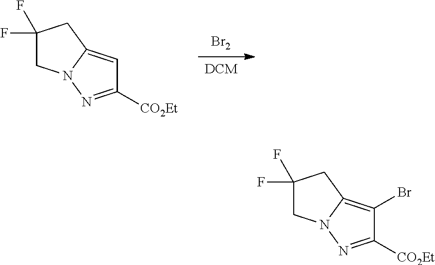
[Br2].[DCM].C1N2C(=CC([CO2Et])=N2)CC1(F)F.C1N2C(=C(Br)C([CO2Et])=N2)CC1(F)F
